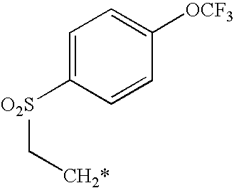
C1=C([O2S]C[CH2*])C=CC([OCF3])=C1
